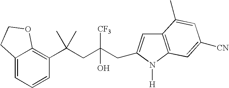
C1=CC(C(CC(CC2=CC3=C(N2[H])C=C([CN])C=C3C)([CF3])O)(C)C)=C2C(=C1)CCO2
